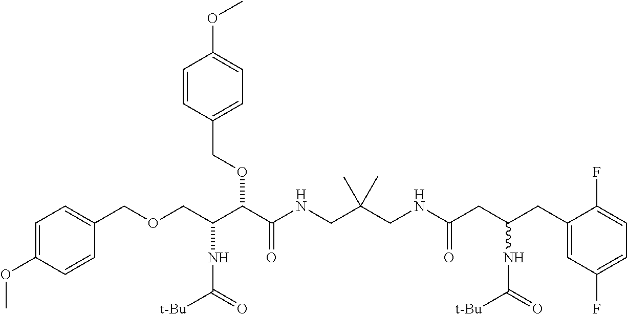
O(CC(C(C(NCC(CNC(CC(CC1=CC(F)=CC=C1F)NC([t-Bu])=O)=O)(C)C)=O)OCC1=CC=C(OC)C=C1)NC([t-Bu])=O)CC1=CC=C(OC)C=C1
